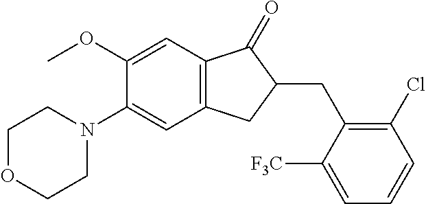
C1(OC)=CC2=C(C=C1N1CCOCC1)CC(CC1=C(Cl)C=CC=C1[F3C])C2=O
